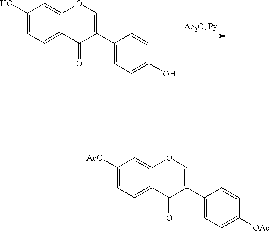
C1(O)=CC=C2C(=C1)OC=C(C1=CC=C(O)C=C1)C2=O.C1([AcO])=CC=C2C(=C1)OC=C(C1=CC=C([OAc])C=C1)C2=O
